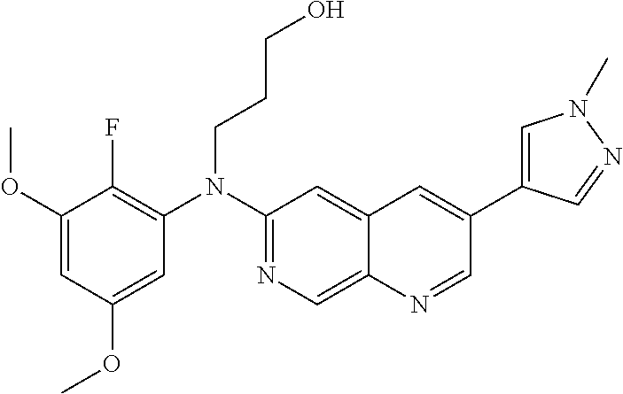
C1(OC)=CC(OC)=CC(N(C2=NC=C3C(=C2)C=C(C2=CN(C)N=C2)C=N3)CCCO)=C1F
